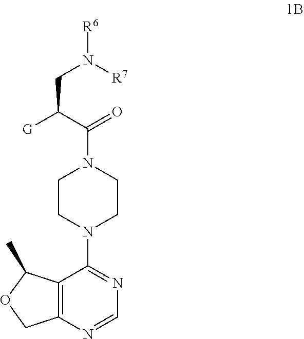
[R6]N([R7])CC([G])C(=O)N1CCN(C2=NC=NC3=C2C(C)OC3)CC1
